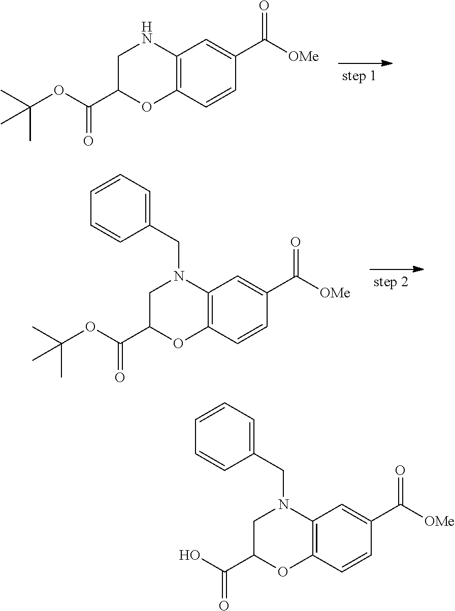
C12=C(C=CC(C([OMe])=O)=C1)OC(C(OC(C)(C)C)=O)CN2.C12=C(C=CC(C([OMe])=O)=C1)OC(C(OC(C)(C)C)=O)CN2CC1=CC=CC=C1.C12=C(C=CC(C([OMe])=O)=C1)OC(C(O)=O)CN2CC1=CC=CC=C1
